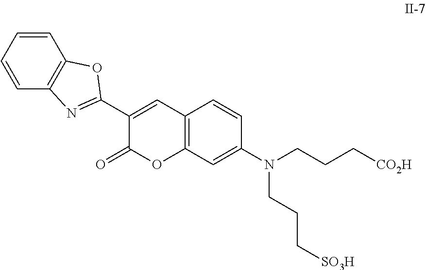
C12=C(C=C(N(CCC[CO2H])CCC[SO3H])C=C1)OC(=O)C(C1=NC3=C(O1)C=CC=C3)=C2
